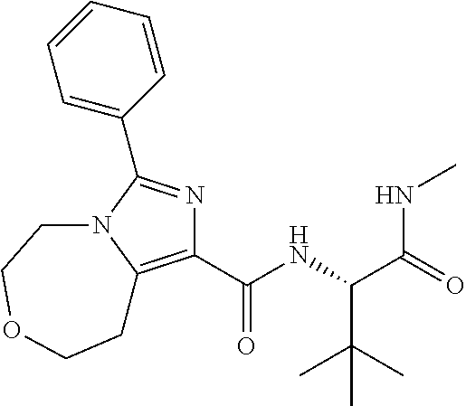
C1(C(NC(C(=O)NC)C(C)(C)C)=O)=C2N(C(C3=CC=CC=C3)=N1)CCOCC2
